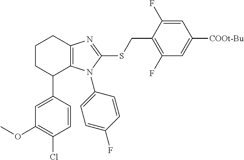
C1=CC(C2C3=C(CCC2)N=C(SCC2=C(F)C=C([COOt-Bu])C=C2F)N3C2=CC=C(F)C=C2)=CC(OC)=C1Cl
